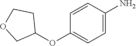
C1(OC2CCOC2)=CC=C(N)C=C1
